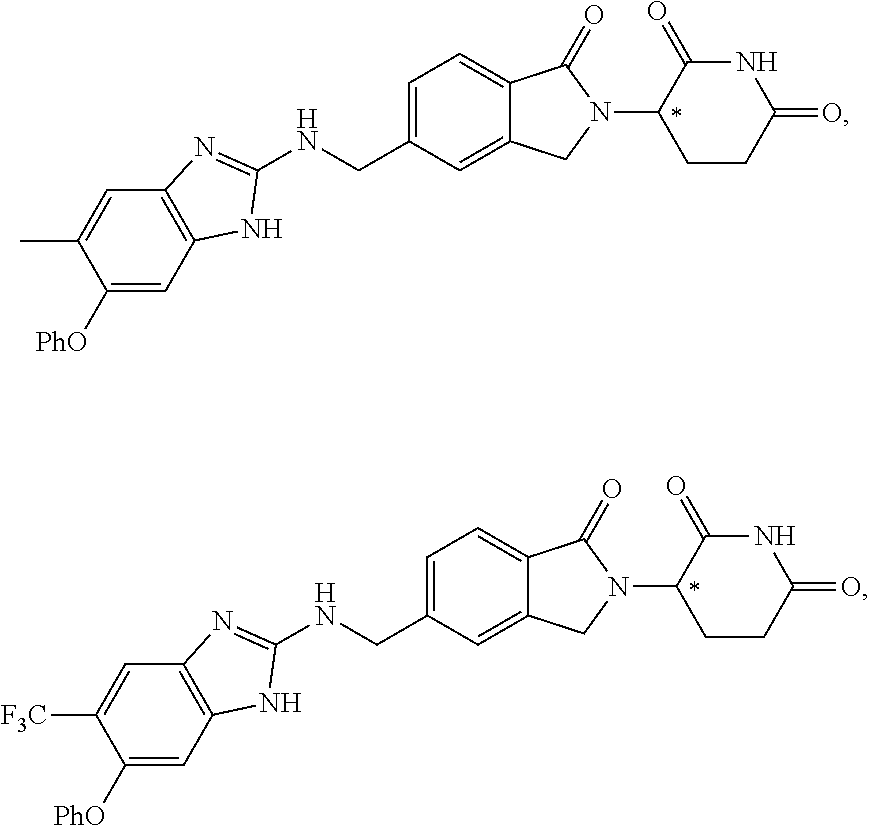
C1([PhO])=CC2=C(C=C1C)N=C(NCC1=CC=C3C(=C1)CN(C1CCC(=O)NC1=O)C3=O)N2.C1([PhO])=CC2=C(C=C1[F3C])N=C(NCC1=CC=C3C(=C1)CN(C1CCC(=O)NC1=O)C3=O)N2
